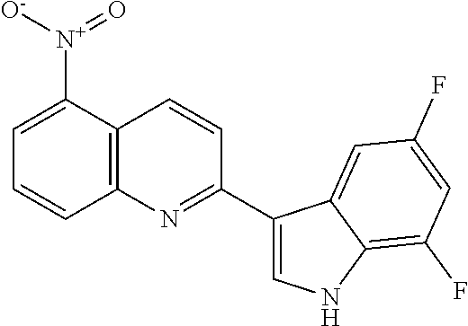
C12=C(C([N+]([O-])=O)=CC=C1)C=CC(C1=CNC3=C(F)C=C(F)C=C13)=N2
